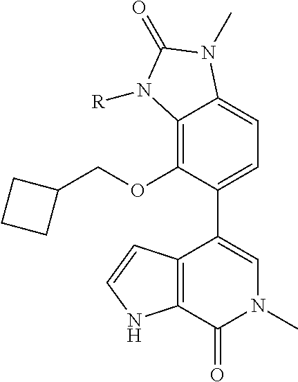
C12=C(OCC3CCC3)C(C3=CN(C)C(=O)C4=C3C=CN4)=CC=C1N(C)C(=O)N2[R]
